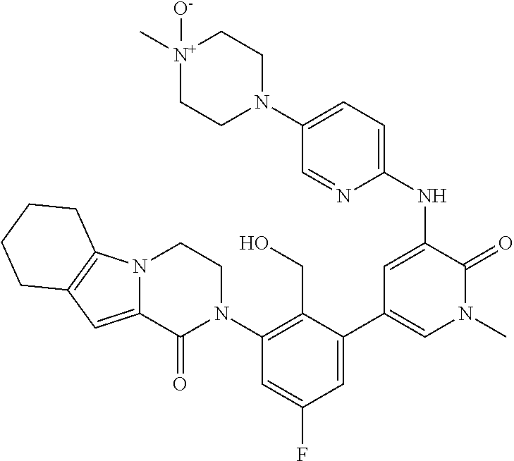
[N+]1(C)([O-])CCN(C2=CC=C(NC3=CC(C4=CC(F)=CC(N5CCN6C(=CC7=C6CCCC7)C5=O)=C4CO)=CN(C)C3=O)N=C2)CC1
